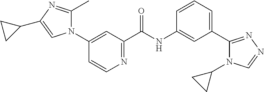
C1(N2C(C)=NC(C3CC3)=C2)=CC(C(NC2=CC(C3=NN=CN3C3CC3)=CC=C2)=O)=NC=C1
